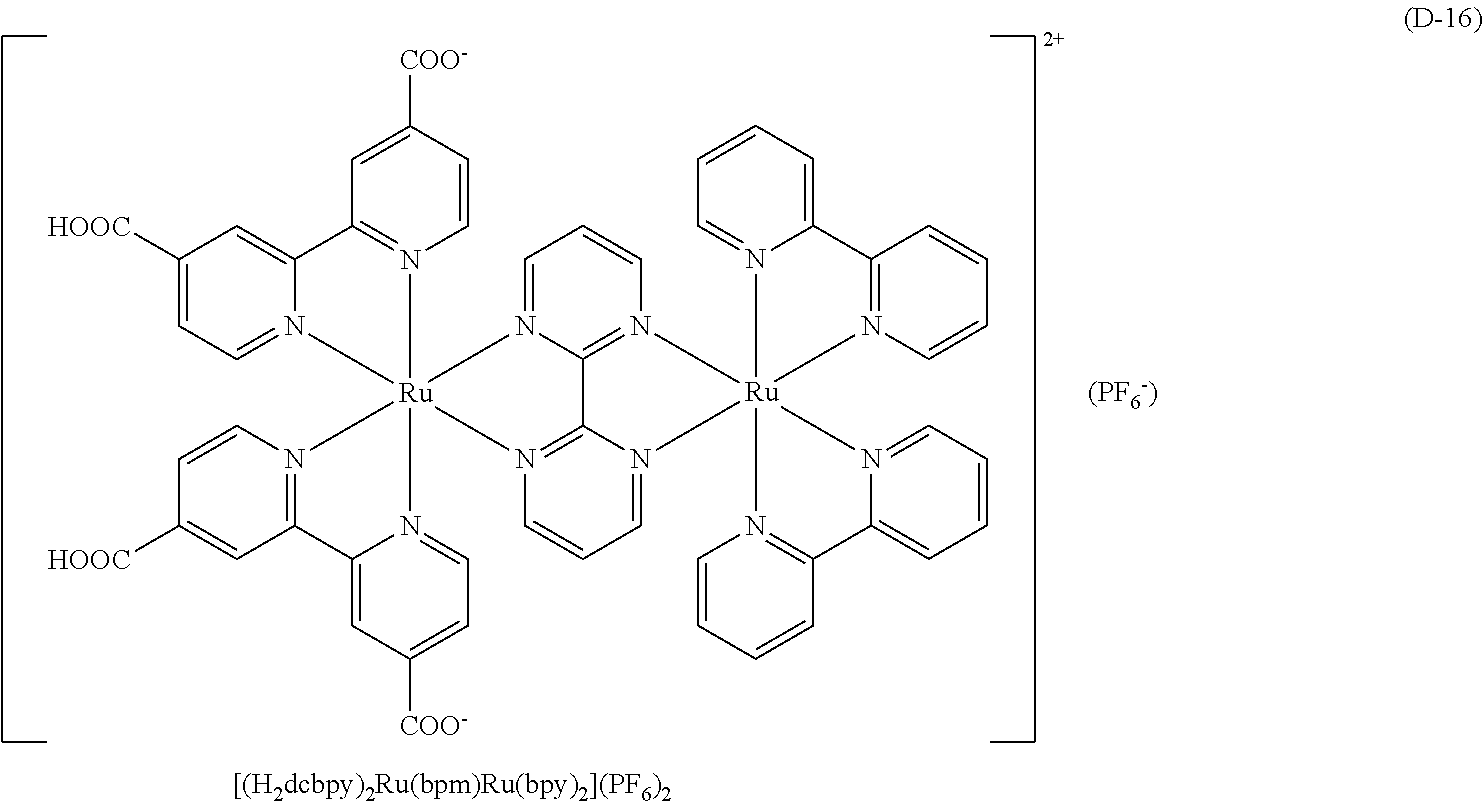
[(PF6-)].C1=CC([COO-])=CC2=N1[Ru]13(N4=CC=C([HOOC])C=C24)(N2=CC=C([COO-])C=C2C2=N1C=CC([HOOC])=C2)N1=CC=CN2=C1C1=N3C=CC=N1[Ru]213(N2=CC=CC=C2C2=N1C=CC=C2)N1=C(C=CC=C1)C1=CC=CC=N13
